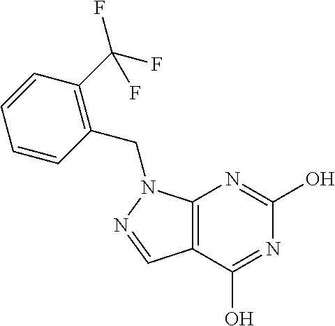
C12=C(C(O)=NC(O)=N1)C=NN2CC1=C(C(F)(F)F)C=CC=C1
